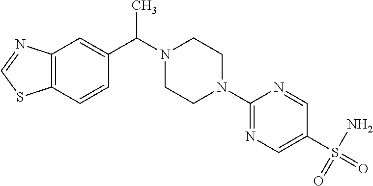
C12=C(C=CC(C(N3CCN(C4=NC=C(S(=O)(N)=O)C=N4)CC3)C)=C1)SC=N2
